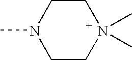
C1CN(C)(C)CCN1C
